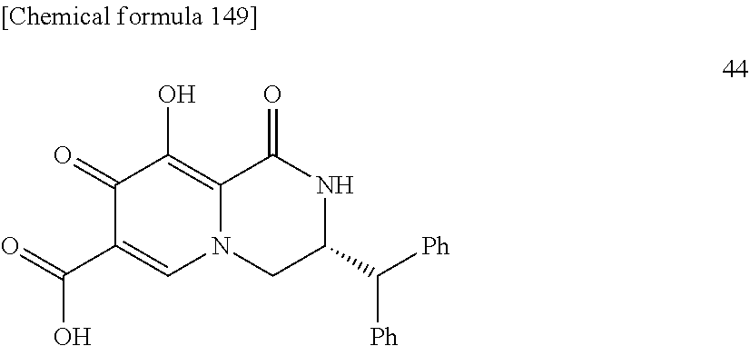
C12=C(O)C(=O)C(C(O)=O)=CN1CC(C([Ph])[Ph])NC2=O
